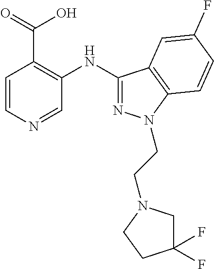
C1(NC2=NN(CCN3CC(F)(F)CC3)C3=C2C=C(F)C=C3)=C(C(=O)O)C=CN=C1
